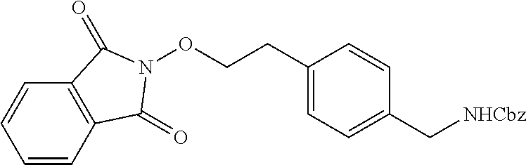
C1=CC2=C(C=C1)C(=O)N(OCCC1=CC=C(C[NHCbz])C=C1)C2=O
